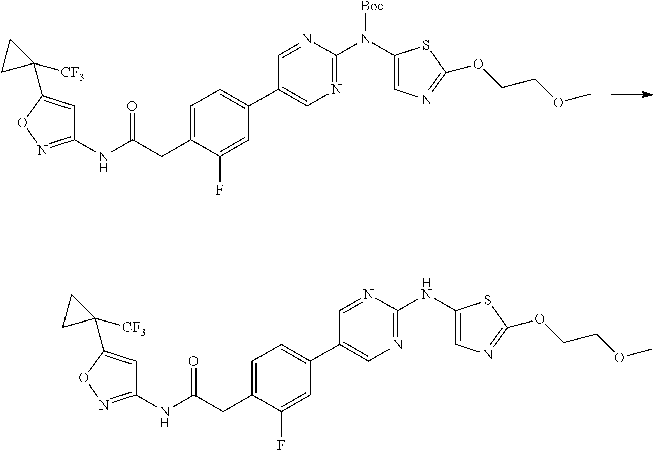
C1(NC(CC2=CC=C(C3=CN=C(N(C4=CN=C(OCCOC)S4)[Boc])N=C3)C=C2F)=O)=NOC(C2([CF3])CC2)=C1.C1(NC(CC2=CC=C(C3=CN=C(NC4=CN=C(OCCOC)S4)N=C3)C=C2F)=O)=NOC(C2([CF3])CC2)=C1
